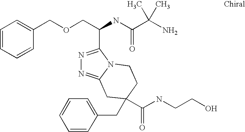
C1=CC=CC(COCC(NC(C(N)(C)C)=O)C2=NN=C3N2CCC(CC2=CC=CC=C2)(C(NCCO)=O)C3)=C1
